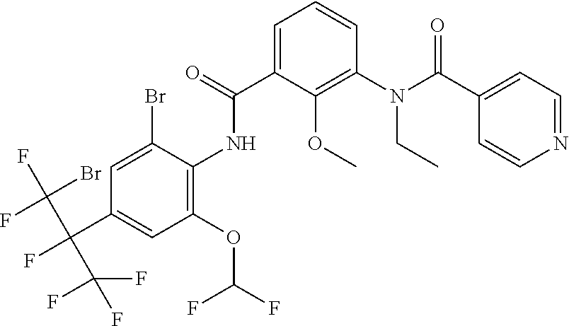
C1=C(Br)C(NC(C2=CC=CC(N(CC)C(=O)C3=CC=NC=C3)=C2OC)=O)=C(OC(F)F)C=C1C(F)(C(Br)(F)F)C(F)(F)F
